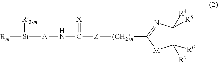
[Rm][Si]([R3-m])[A]NC(=[X])[Z][(CH2)n]C1=NC([R5])([R4])C([R6])([R7])[M]1
